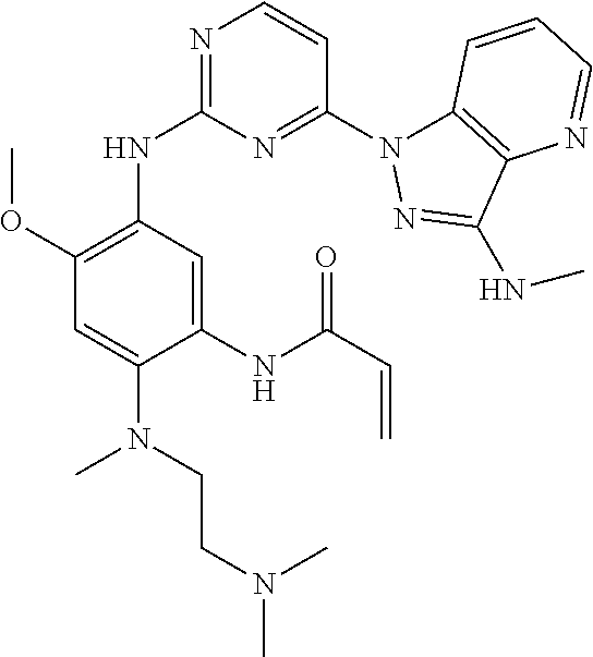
C1(NC2=NC=CC(N3C4=C(C(NC)=N3)N=CC=C4)=N2)=C(OC)C=C(N(CCN(C)C)C)C(NC(C=C)=O)=C1
